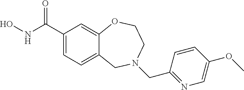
C1(C(NO)=O)=CC=C2C(=C1)OCCN(CC1=NC=C(OC)C=C1)C2
